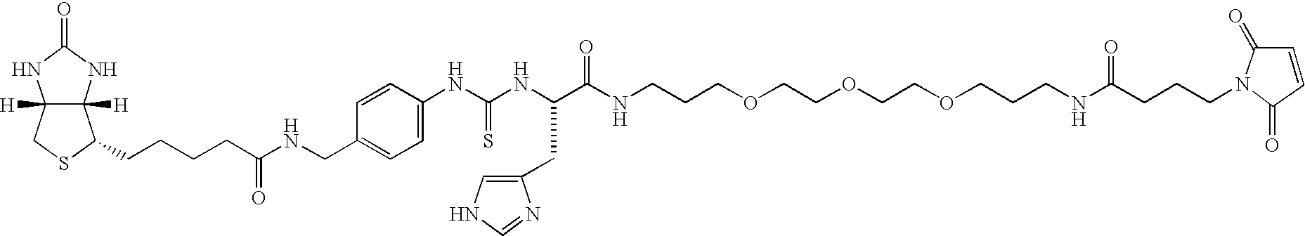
C12([H])C([H])(NC(=O)N1)C(CCCCC(NCC1=CC=C(NC(NC(C(NCCCOCCOCCOCCCNC(CCCN3C(=O)C=CC3=O)=O)=O)CC3=CNC=N3)=S)C=C1)=O)SC2
